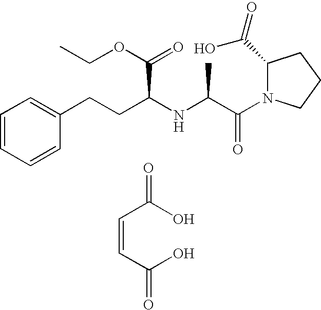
C1=CC=CC(CCC(NC(C)C(=O)N2C(C(=O)O)CCC2)C(OCC)=O)=C1.O=C(O)C=CC(O)=O
